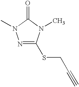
N1=C(SCC#C)N(C)C(=O)N1C
